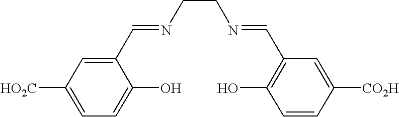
[HO2C]C1=CC=C(O)C(C=NCCN=CC2=C(O)C=CC([CO2H])=C2)=C1
